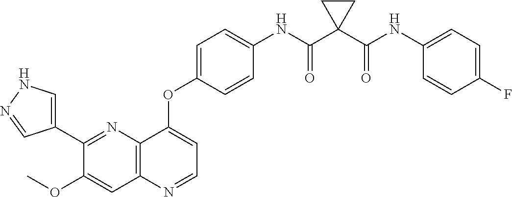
C1(C2=CNN=C2)=NC2=C(C=C1OC)N=CC=C2OC1=CC=C(NC(C2(C(NC3=CC=C(F)C=C3)=O)CC2)=O)C=C1
